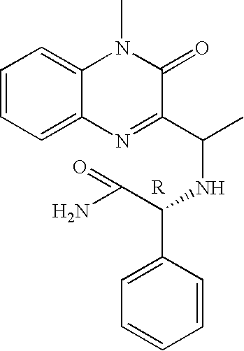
C1=CC=C2C(=C1)N(C)C(=O)C(C(NC(C(=O)N)C1=CC=CC=C1)C)=N2
